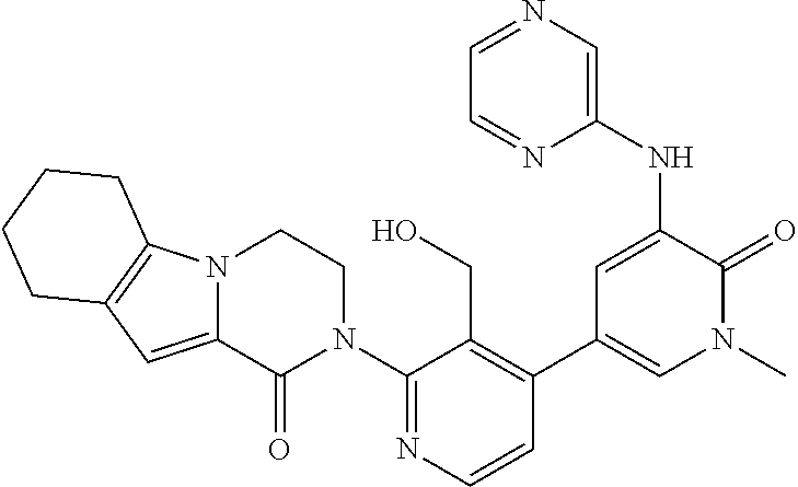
C1(N2CCN3C(=CC4=C3CCCC4)C2=O)=NC=CC(C2=CN(C)C(=O)C(NC3=CN=CC=N3)=C2)=C1CO
